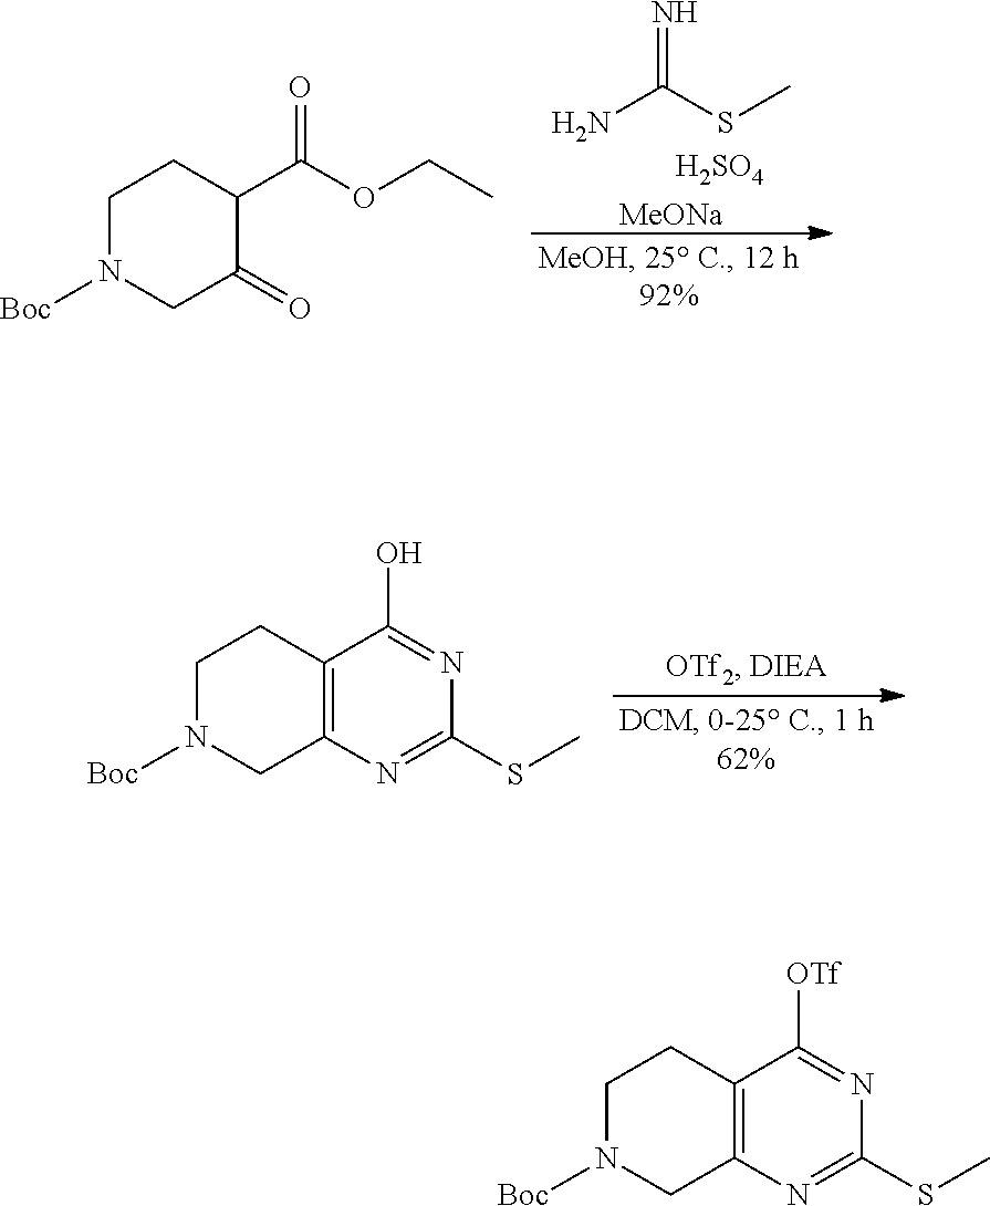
NC(SC)=N.[H2SO4].[MeONa].C1N([Boc])CC(=O)C(C(OCC)=O)C1.C1N([Boc])CC2=C(C1)C(O)=NC(SC)=N2.C1N([Boc])CC2=C(C1)C([OTf])=NC(SC)=N2
